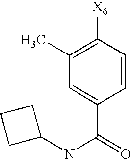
C1(C)=C([X6])C=CC(C(=O)NC2CCC2)=C1
